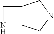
C1NC2C1CNC2
